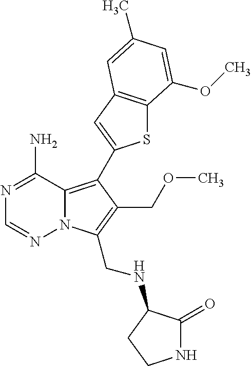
N1=C(N)C2=C(C3=CC4=C(S3)C(OC)=CC(C)=C4)C(COC)=C(CNC3C(=O)NCC3)N2N=C1
